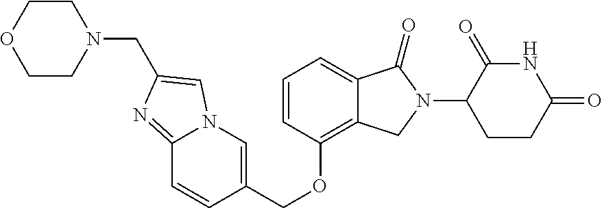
C1=CC(OCC2=CN3C(=NC(CN4CCOCC4)=C3)C=C2)=C2C(=C1)C(=O)N(C1CCC(=O)NC1=O)C2
